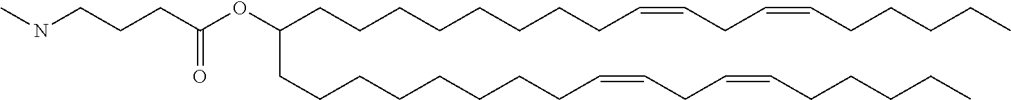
C(OC(CCCNC)=O)(CCCCCCCCC=CCC=CCCCCC)CCCCCCCCC=CCC=CCCCCC
